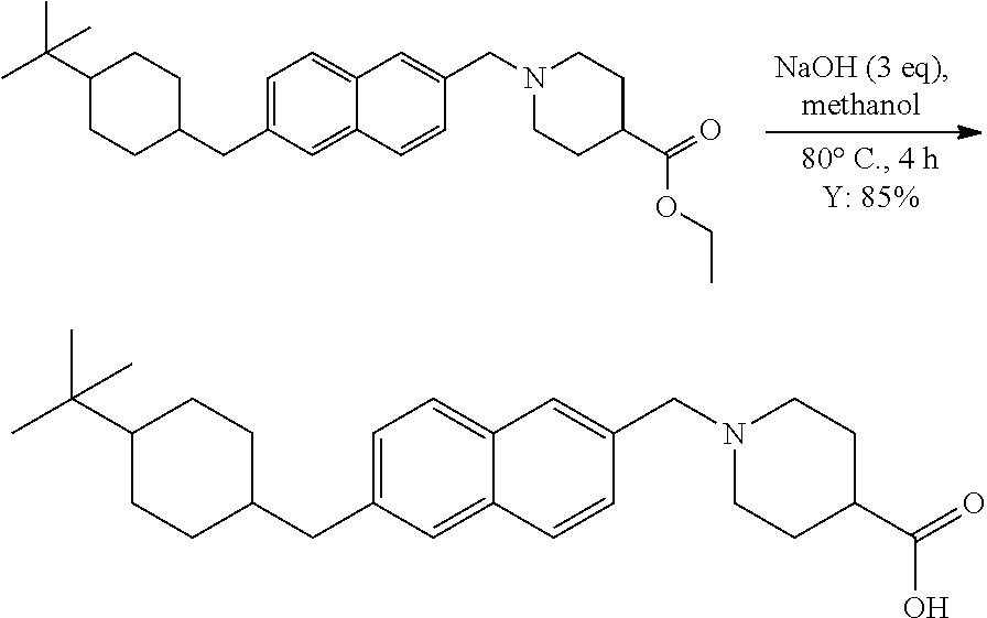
C1=C(CC2CCC(C(C)(C)C)CC2)C=C2C(=C1)C=C(CN1CCC(C(=O)OCC)CC1)C=C2.C1=C(CC2CCC(C(C)(C)C)CC2)C=C2C(=C1)C=C(CN1CCC(C(=O)O)CC1)C=C2
